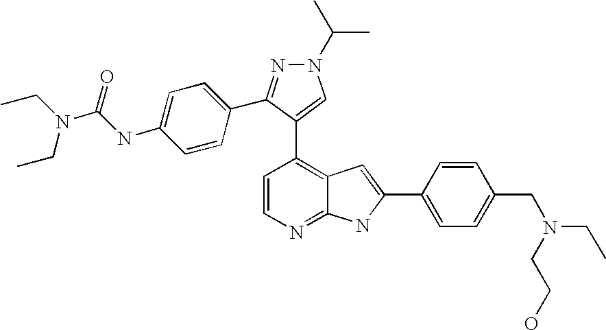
C1=CN=C2C(=C1C1=CN(C(C)C)N=C1C1=CC=C(NC(N(CC)CC)=O)C=C1)C=C(C1=CC=C(CN(CC)CCO)C=C1)N2
